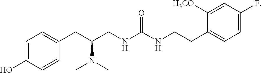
C1(CCNC(=O)NCC(CC2=CC=C(O)C=C2)N(C)C)=CC=C(F)C=C1[H3CO]
